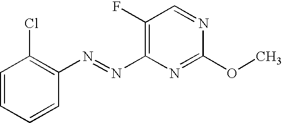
N(C1=C(F)C=NC(OC)=N1)=NC1=C(Cl)C=CC=C1
